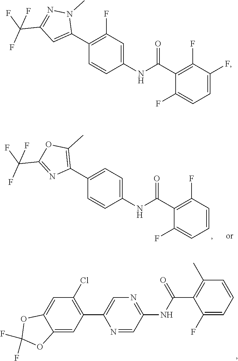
C1(F)=CC=CC(C)=C1C(NC1=NC=C(C2=C(Cl)C=C3C(=C2)OC(F)(F)O3)N=C1)=O.N(C(C1=C(F)C=CC=C1F)=O)C1=CC=C(C2=C(C)OC(C(F)(F)F)=N2)C=C1.N(C(C1=C(F)C(F)=CC=C1F)=O)C1=CC(F)=C(C2=CC(C(F)(F)F)=NN2C)C=C1
